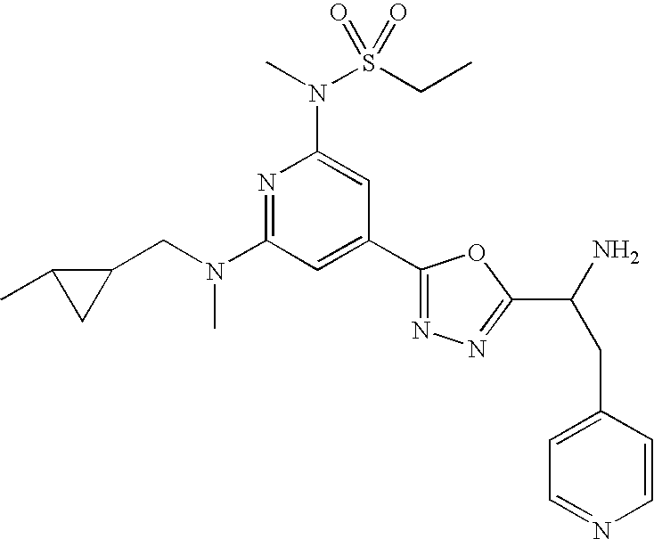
N1=C(N(CC2C(C)C2)C)C=C(C2=NN=C(C(N)CC3=CC=NC=C3)O2)C=C1N(S(CC)(=O)=O)C
